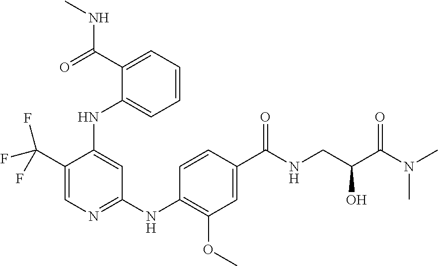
C1(C(F)(F)F)=CN=C(NC2=C(OC)C=C(C(NCC(C(N(C)C)=O)O)=O)C=C2)C=C1NC1=CC=CC=C1C(NC)=O
